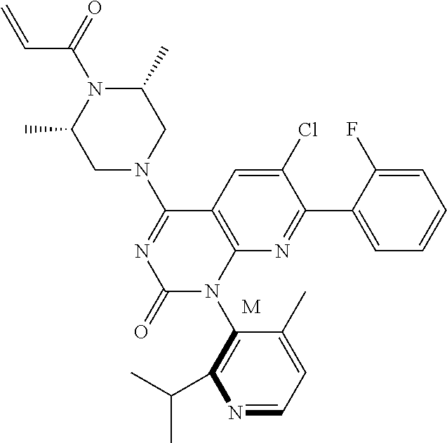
C1(Cl)=CC2=C(N=C1C1=CC=CC=C1F)N(C1=C(C(C)C)N=CC=C1C)C(=O)N=C2N1CC(C)N(C(=O)C=C)C(C)C1.[M]
